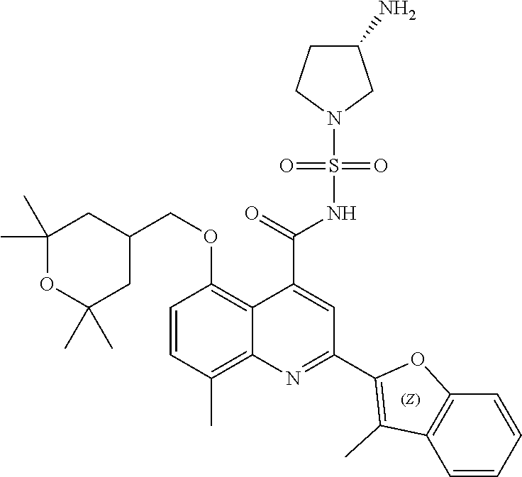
C1=CC(C)=C2C(=C1OCC1CC(C)(C)OC(C)(C)C1)C(C(=O)NS(N1CC(N)CC1)(=O)=O)=CC(C1=C(C)C3=C(O1)C=CC=C3)=N2
